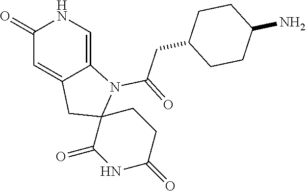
C1(=O)C=C2C(=CN1)N(C(=O)CC1CCC(N)CC1)C1(C2)C(=O)NC(=O)CC1
